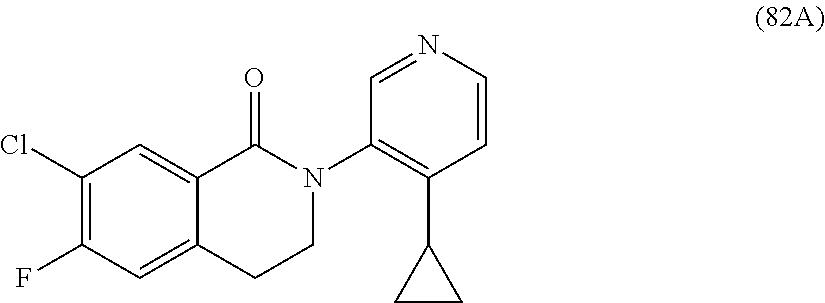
C12=CC(F)=C(Cl)C=C1C(=O)N(C1=C(C3CC3)C=CN=C1)CC2
